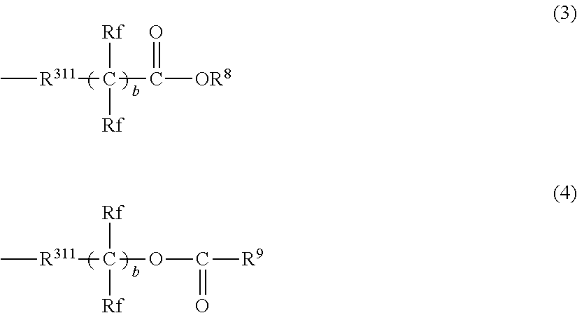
[Rf]C([Rf])(C([OR8])=O)[R311]C.[Rf]C([Rf])(OC([R9])=O)[R311]C
